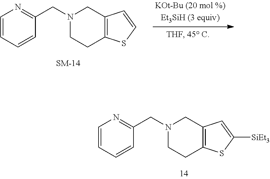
C1=CC=CC(CN2CCC3=C(C2)C=C([SiEt3])S3)=N1.C1=CC=CC(CN2CCC3=C(C2)C=CS3)=N1
